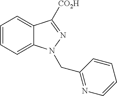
C1=CC=C2C(=C1)C([CO2H])=NN2CC1=NC=CC=C1
